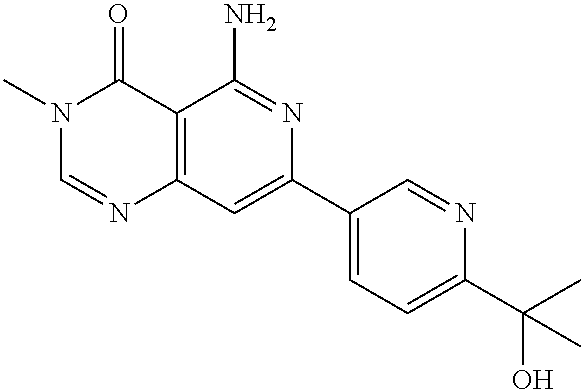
C12=C(C=C(C3=CC=C(C(C)(O)C)N=C3)N=C1N)N=CN(C)C2=O
